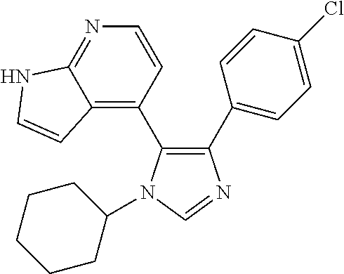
C1(C2=CC=C(Cl)C=C2)=C(C2=C3C(=NC=C2)NC=C3)N(C2CCCCC2)C=N1
